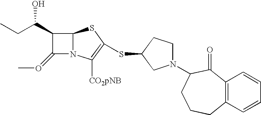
C12N(C([CO2pNB])=C(SC3CN(C4CCCC5=C(C=CC=C5)C4=O)CC3)S1)C(=OC)C2C(CC)O
